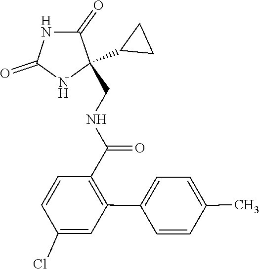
C1(CNC(C2=C(C3=CC=C(C)C=C3)C=C(Cl)C=C2)=O)(C2CC2)C(=O)NC(=O)N1
